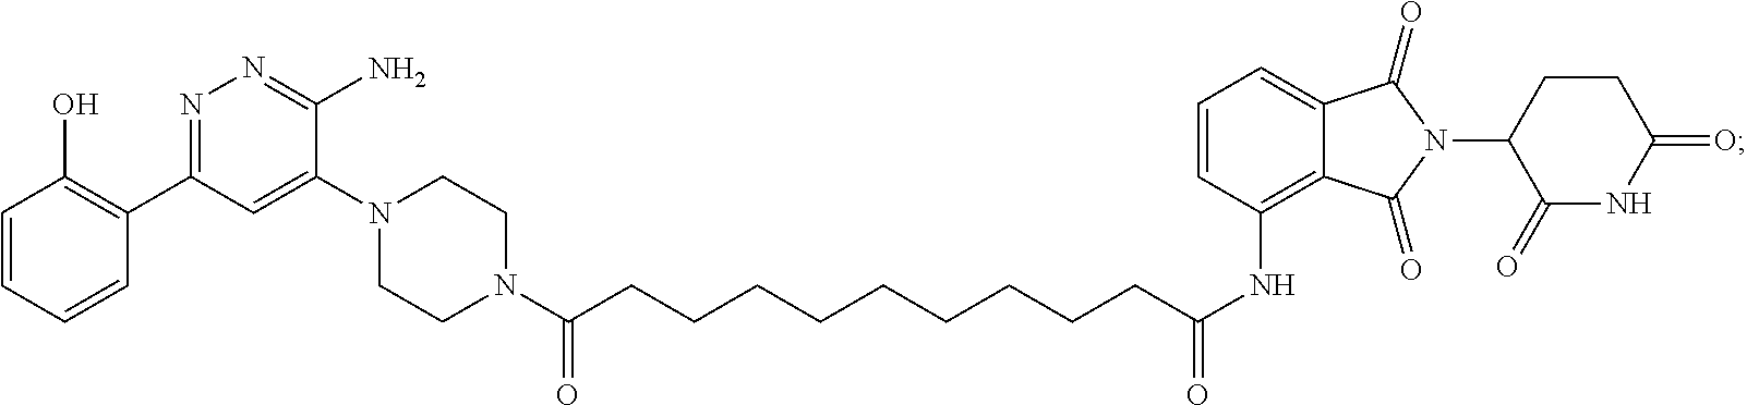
C(NC1=C2C(=CC=C1)C(=O)N(C1CCC(=O)NC1=O)C2=O)(=O)CCCCCCCCCC(N1CCN(C2=CC(C3=C(O)C=CC=C3)=NN=C2N)CC1)=O
